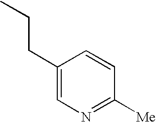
C1(CCC)=CN=C([Me])C=C1
